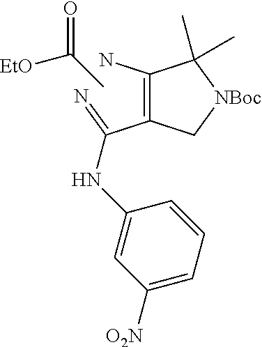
C1(C(=N)NC2=CC([O2N])=CC=C2)=C(N)C(C)(C)[NBoc]C1.[EtO]C(=O)C
